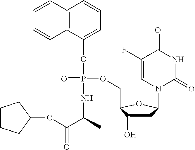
C12=C(C(OP(NC(C(OC3CCCC3)=O)C)(OCC3C(O)CC(N4C(=O)NC(=O)C(F)=C4)O3)=O)=CC=C1)C=CC=C2
